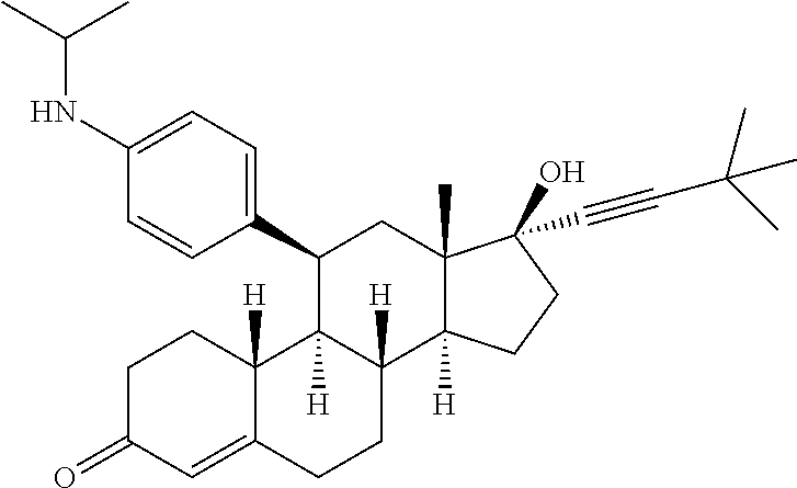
C1(C2C3([H])C([H])(C4([H])C(C)(C2)C(O)(C#CC(C)(C)C)CC4)CCC2=CC(=O)CCC32[H])=CC=C(NC(C)C)C=C1
